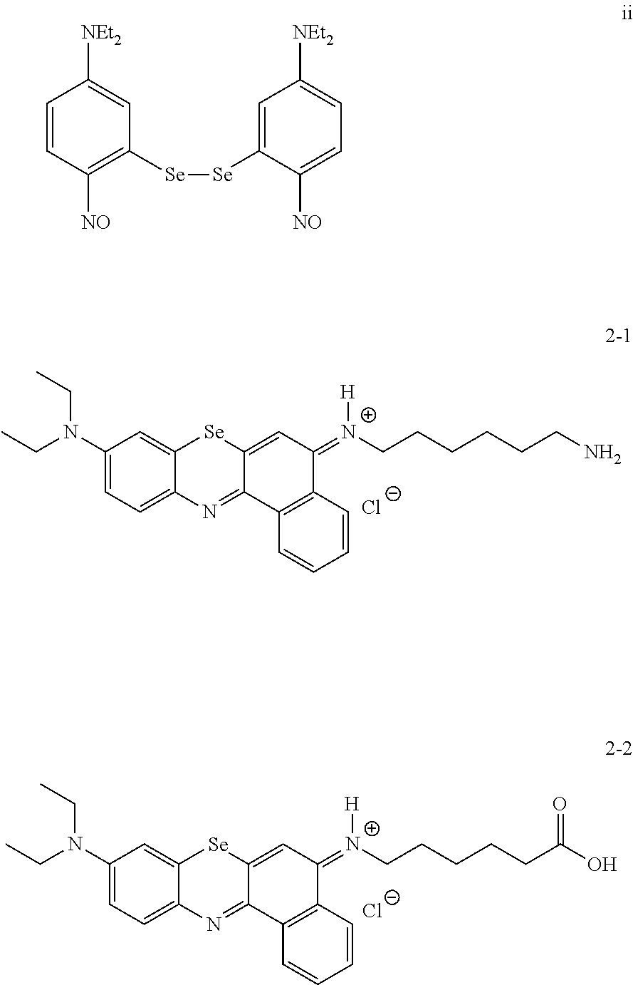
[N+](=C1C=C2C(=NC3=CC=C(N(CC)CC)C=C3[Se]2)C2=C1C=CC=C2)([H])CCCCCCN.[Cl-].[N+](=C1C=C2C(=NC3=CC=C(N(CC)CC)C=C3[Se]2)C2=C1C=CC=C2)([H])CCCCCC(O)=O.[Cl-].C1=CC([NO])=C([Se][Se]C2=CC([NEt2])=CC=C2[NO])C=C1[NEt2]
